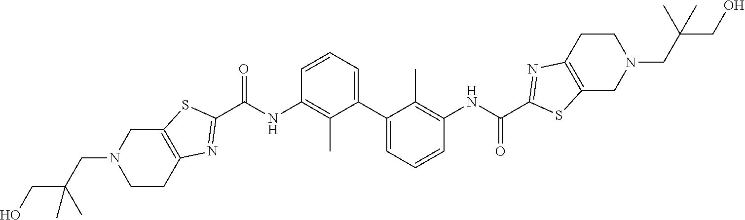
C12=C(SC(C(NC3=C(C)C(C4=CC=CC(NC(C5=NC6=C(S5)CN(CC(CO)(C)C)CC6)=O)=C4C)=CC=C3)=O)=N1)CN(CC(CO)(C)C)CC2
